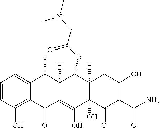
C1=CC(O)=C2C(=C1)C(C)C1([H])C(=C(O)C3(O)C([H])(C1OC(CN(C)C)=O)CC(O)=C(C(N)=O)C3=O)C2=O
